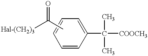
C1=CC=C(C(C)(C)[COOCH3])C=C1.CC([Hal-(CH2)3])=O
